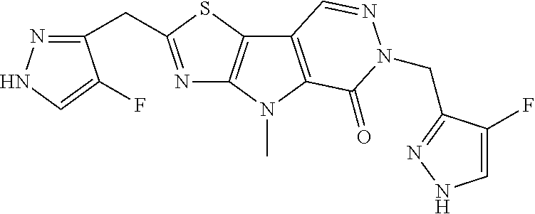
N1=C(CC2=NNC=C2F)SC2=C1N(C)C1=C2C=NN(CC2=NNC=C2F)C1=O
